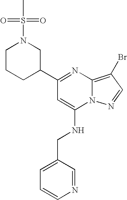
C1(C2CCCN(S(=O)(=O)C)C2)=NC2=C(Br)C=NN2C(NCC2=CC=CN=C2)=C1
